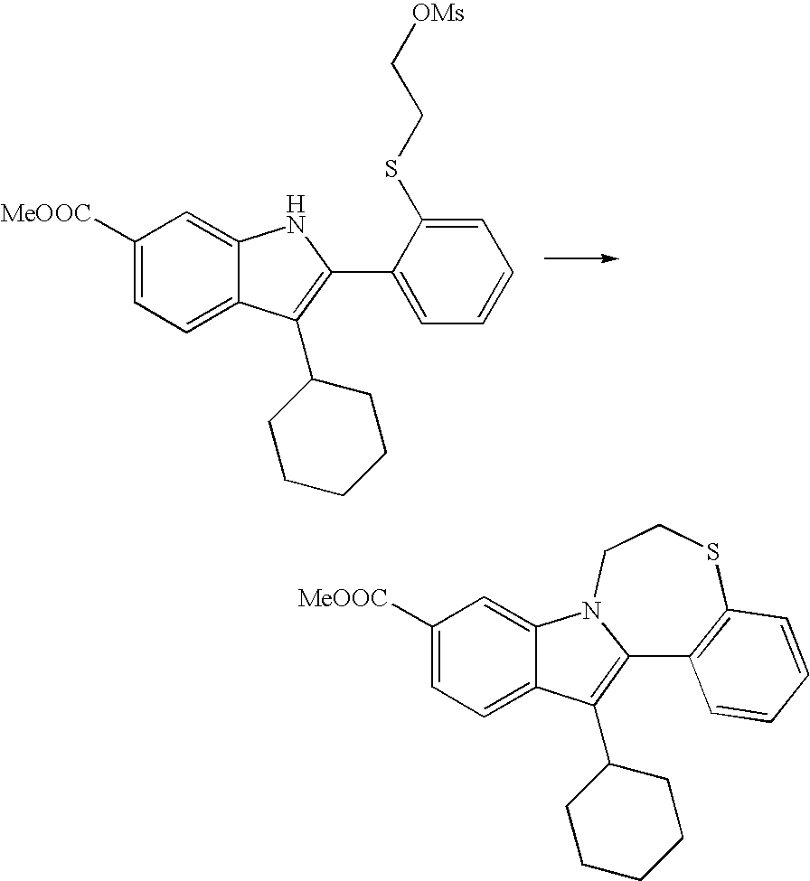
C1([MeOOC])=CC=C2C(=C1)NC(C1=CC=CC=C1SCC[OMs])=C2C1CCCCC1.C1([MeOOC])=CC=C2C(=C1)N1C(=C2C2CCCCC2)C2=C(SCC1)C=CC=C2
